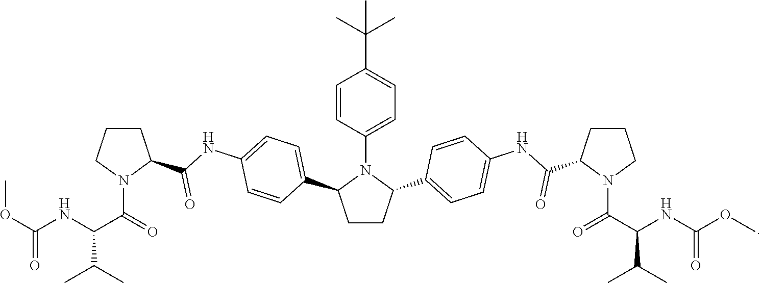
O(C(NC(C(N1C(C(=O)NC2=CC=C(C3CCC(C4=CC=C(NC(C5N(C(C(NC(OC)=O)C(C)C)=O)CCC5)=O)C=C4)N3C3=CC=C(C(C)(C)C)C=C3)C=C2)CCC1)=O)C(C)C)=O)C
